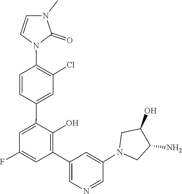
C1(N)CN(C2=CC(C3=C(O)C(C4=CC(Cl)=C(N5C=CN(C)C5=O)C=C4)=CC(F)=C3)=CN=C2)CC1O
